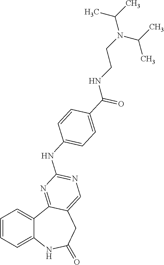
C1=CC=C2C(=C1)C1=NC(NC3=CC=C(C(=O)NCCN(C(C)C)C(C)C)C=C3)=NC=C1CC(=O)N2
